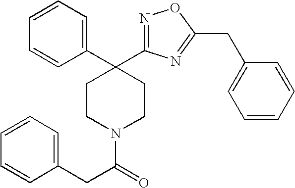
C(N1CCC(C2=CC=CC=C2)(C2=NOC(CC3=CC=CC=C3)=N2)CC1)(=O)CC1=CC=CC=C1
